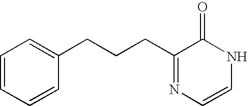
C1=CC=CC(CCCC2=NC=CNC2=O)=C1
